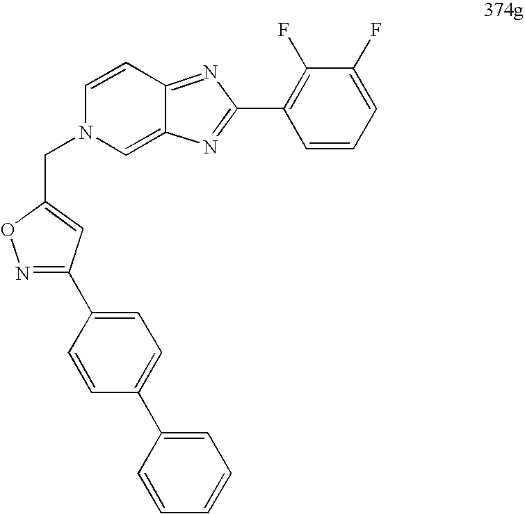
C1=CC2=NC(C3=C(F)C(F)=CC=C3)=NC2=CN1CC1=CC(C2=CC=C(C3=CC=CC=C3)C=C2)=NO1
